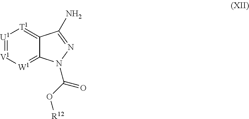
[U1]1=[V1][W1]=C2C(=[T1]1)C(N)=NN2C(=O)O[R12]
